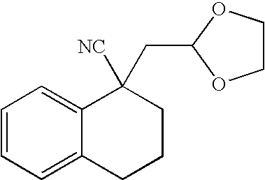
C1=CC=C2C(=C1)C([NC])(CC1OCCO1)CCC2
